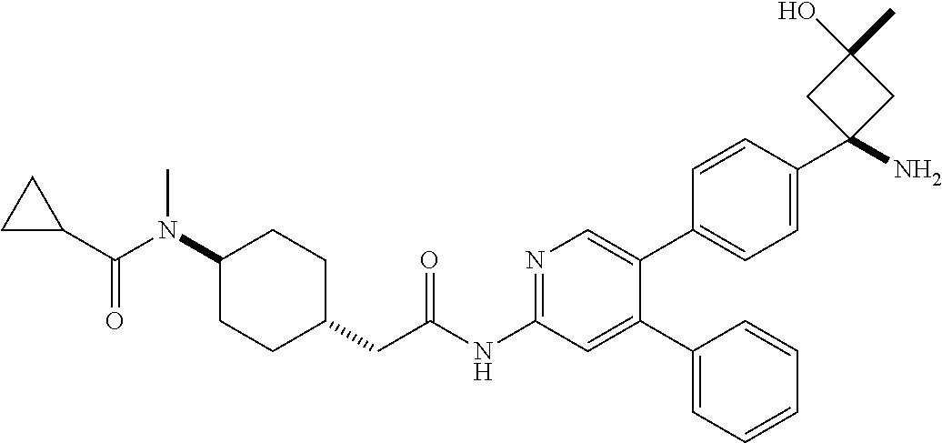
C1(N(C(=O)C2CC2)C)CCC(CC(NC2=NC=C(C3=CC=C(C4(N)CC(O)(C)C4)C=C3)C(C3=CC=CC=C3)=C2)=O)CC1
